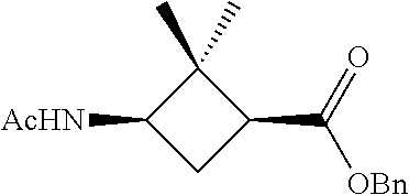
C1(C)(C)C([AcHN])CC1C(=O)[OBn]
